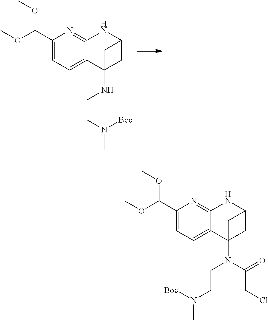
C1(C(OC)OC)=CC=C2C(=N1)NC1CC2(NCCN([Boc])C)C1.C1(C(OC)OC)=CC=C2C(=N1)NC1CC2(N(CCN(C)[Boc])C(CCl)=O)C1
